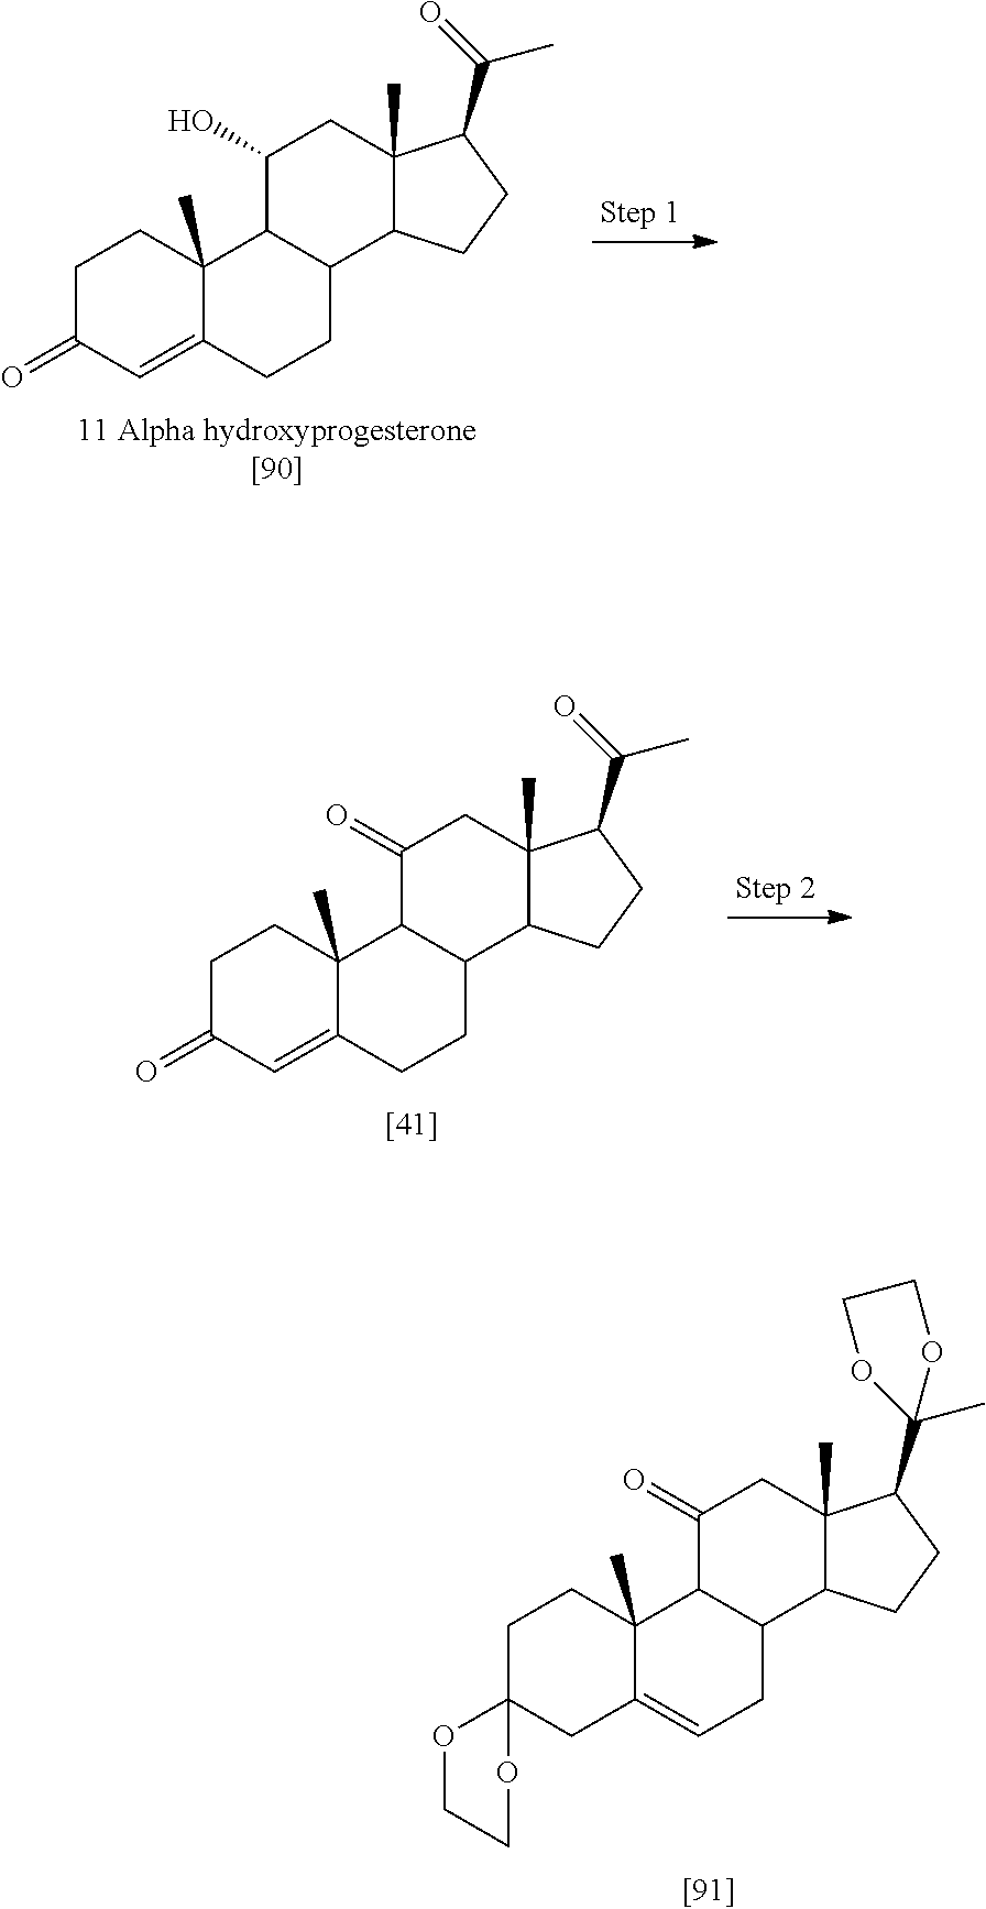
C12(C)C(=CC(=O)CC1)CCC1C2C(O)CC2(C)C1CCC2C(=O)C.C12(C)C(=CC(=O)CC1)CCC1C2C(=O)CC2(C)C1CCC2C(=O)C.C12(C)C(=CCC3C1C(=O)CC1(C)C3CCC1C1(C)OCCO1)CC1(CC2)OCCO1
